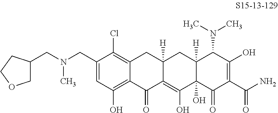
C1(CN(CC2COCC2)C)=CC(O)=C2C(=C1Cl)CC1([H])C(=C(O)C3(O)C([H])(C1)C(N(C)C)C(O)=C(C(N)=O)C3=O)C2=O
